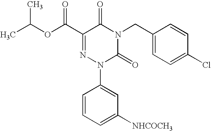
C1(C(OC(C)C)=O)=NN(C2=CC([NHCOCH3])=CC=C2)C(=O)N(CC2=CC=C(Cl)C=C2)C1=O
